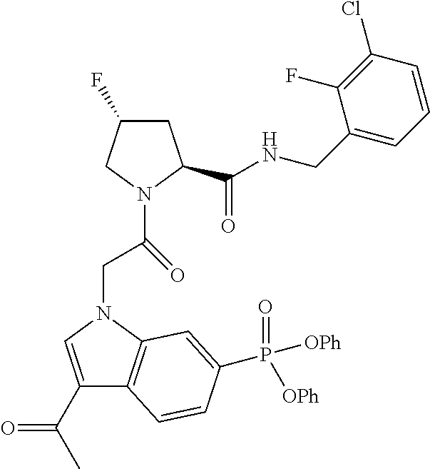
C1C(F)CN(C(CN2C3=C(C(C(=O)C)=C2)C=CC(P(=O)([OPh])[OPh])=C3)=O)C1C(=O)NCC1=CC=CC(Cl)=C1F
